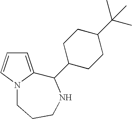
C1=C2N(C=C1)CCCNC2C1CCC(C(C)(C)C)CC1
